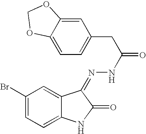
C1(Br)=CC=C2C(=C1)C(=NNC(CC1=CC=C3C(=C1)OCO3)=O)C(=O)N2
